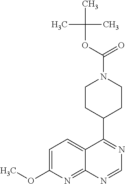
C1=C(OC)N=C2C(=C1)C(C1CCN(C(=O)OC(C)(C)C)CC1)=NC=N2
